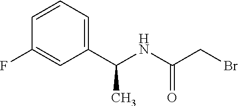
C1=CC=C(C(NC(CBr)=O)C)C=C1F
